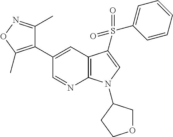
C1(C2=C(C)ON=C2C)=CC2=C(N=C1)N(C1COCC1)C=C2S(=O)(=O)C1=CC=CC=C1
